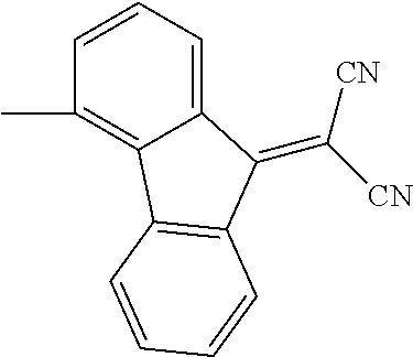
C1=CC=C2C(=C1C)C1=C(C2=C([CN])[CN])C=CC=C1
